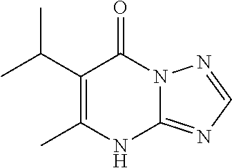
C12=NC=NN1C(=O)C(C(C)C)=C(C)N2
